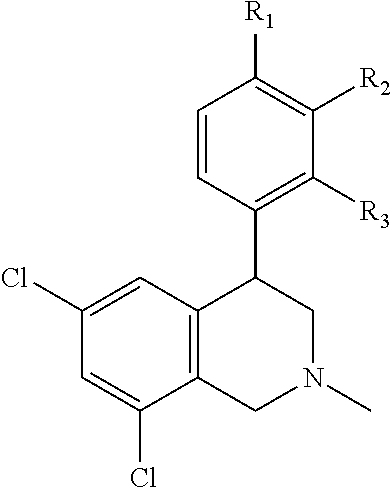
C1=CC(C2C3=C(CN(C)C2)C(Cl)=CC(Cl)=C3)=C([R3])C([R2])=C1[R1]
